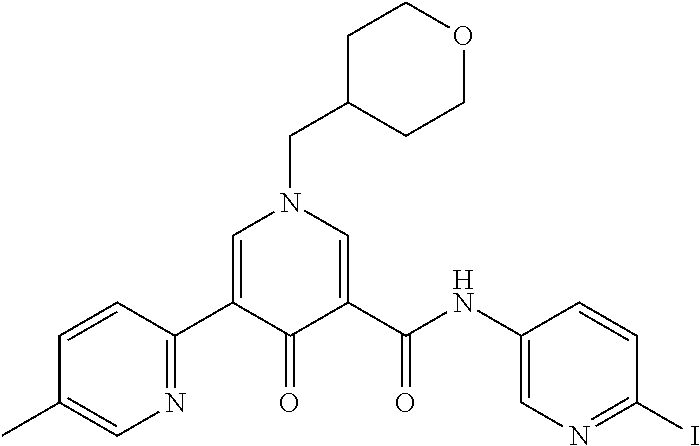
N1=C(C2=CN(CC3CCOCC3)C=C(C(NC3=CN=C(I)C=C3)=O)C2=O)C=CC(C)=C1
